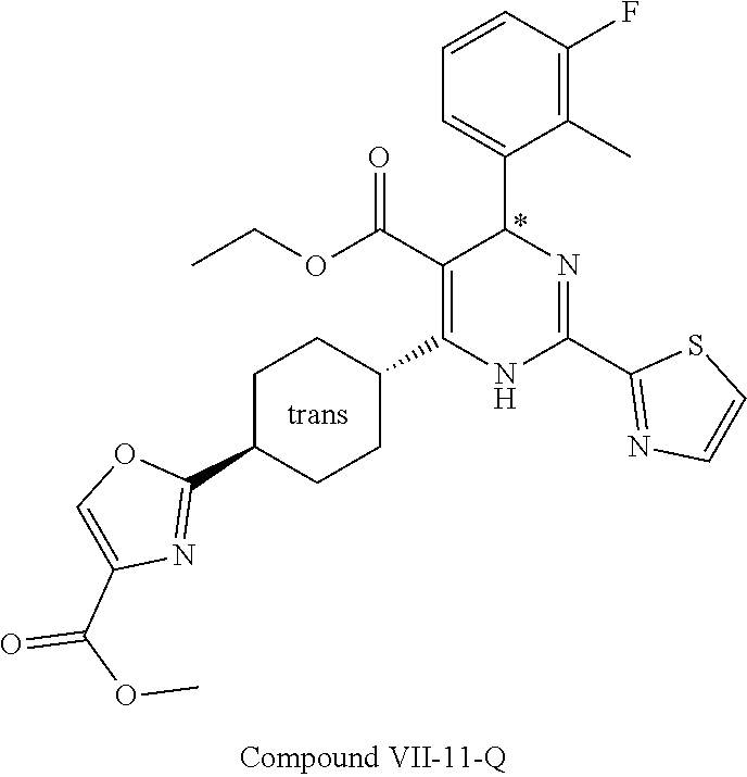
C1(F)=C(C)C(C2N=C(C3=NC=CS3)NC(C3CCC(C4=NC(C(OC)=O)=CO4)CC3)=C2C(OCC)=O)=CC=C1
